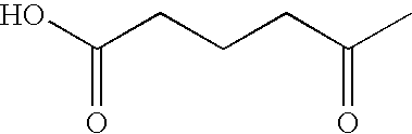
C(C(O)=O)CCC(C)=O
